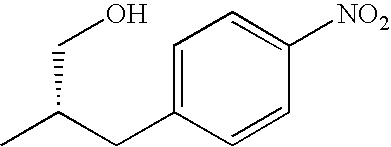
C1=C(CC(C)CO)C=CC([NO2])=C1
